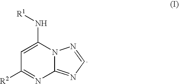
C1(N[R1])=CC([R2])=NC2=NC=NN12
